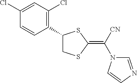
C1(C2CSC(=C([CN])N3C=NC=C3)S2)=C(Cl)C=C(Cl)C=C1
